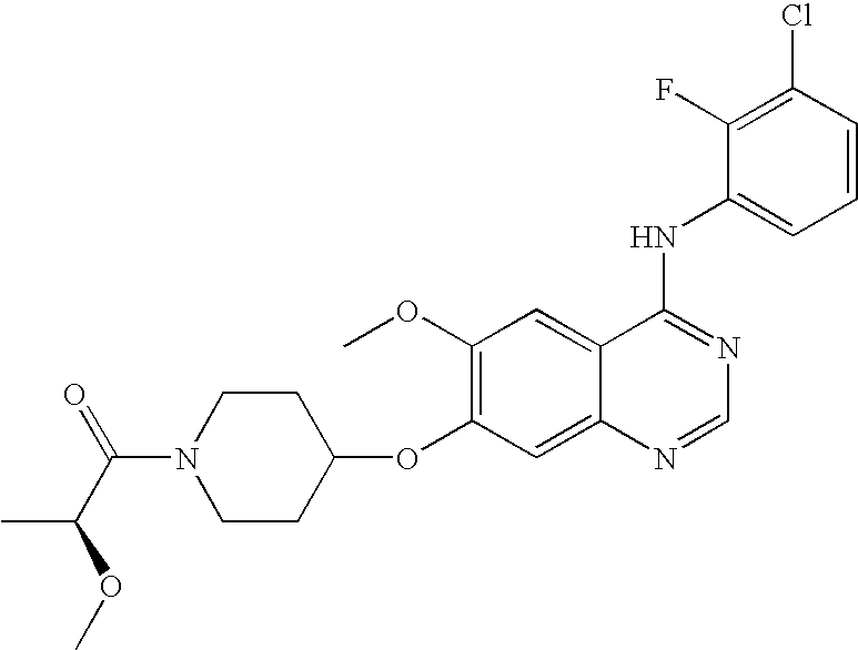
N1(C(=O)C(OC)C)CCC(OC2=C(OC)C=C3C(=C2)N=CN=C3NC2=CC=CC(Cl)=C2F)CC1
